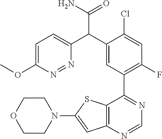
C12=C(C(C3=C(F)C=C(Cl)C(C(C4=CC=C(OC)N=N4)C(N)=O)=C3)=NC=N1)SC(N1CCOCC1)=C2
